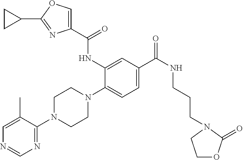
C1=C(C)C(N2CCN(C3=CC=C(C(NCCCN4C(=O)OCC4)=O)C=C3NC(C3=COC(C4CC4)=N3)=O)CC2)=NC=N1
